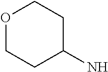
O1CCC(N)CC1
